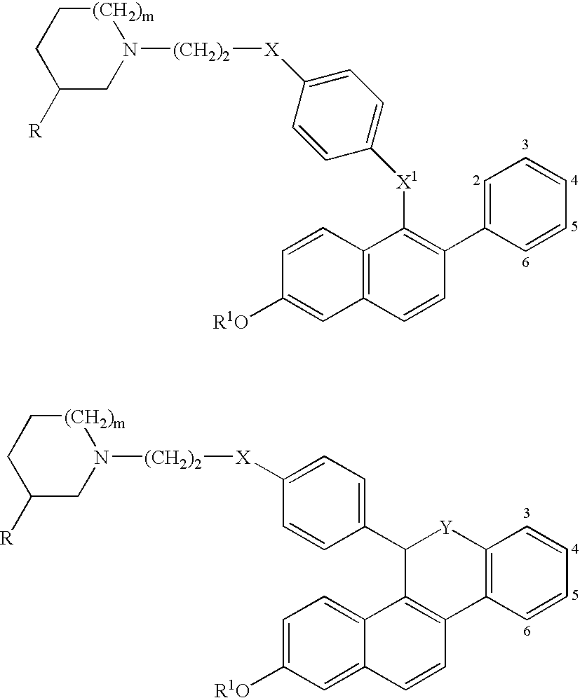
C12=C(C3=C(C=CC=C3)[Y]C1C1=CC=C([X][(CH2)2]N3[(CH2)m]CCC([R])C3)C=C1)C=CC1=CC([R1O])=CC=C21.C1([X1]C2=CC=C([X][(CH2)2]N3[(CH2)m]CCC([R])C3)C=C2)=C(C2=CC=CC=C2)C=CC2=C1C=CC([R1O])=C2
